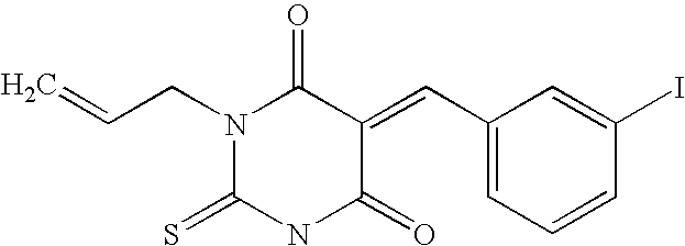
C(=C)CN1C(=S)NC(=O)C(=CC2=CC=CC(I)=C2)C1=O
